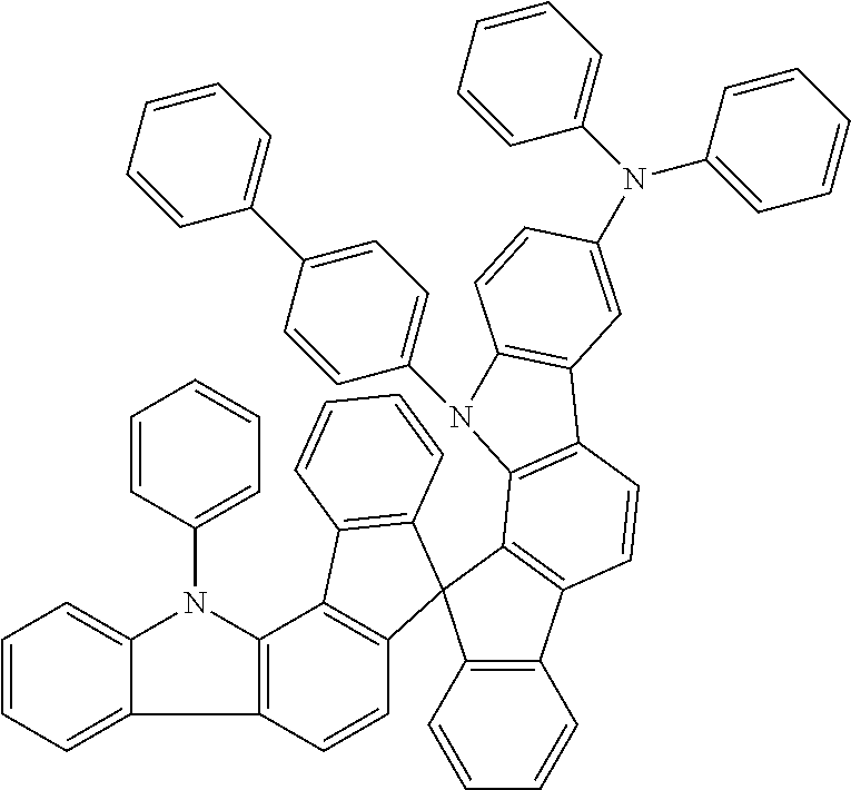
C1=CC=C2C(=C1)N(C1=CC=CC=C1)C1=C2C=CC2=C1C1=C(C=CC=C1)C21C2=C(C3=C1C1=C(C=C3)C3=C(C=CC(N(C4=CC=CC=C4)C4=CC=CC=C4)=C3)N1C1=CC=C(C3=CC=CC=C3)C=C1)C=CC=C2
